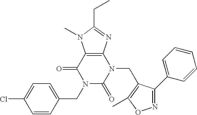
C12=C(N=C(CC)N1C)N(CC1=C(C)ON=C1C1=CC=CC=C1)C(=O)N(CC1=CC=C(Cl)C=C1)C2=O
